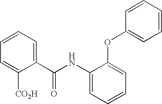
C1=CC=C(C(NC2=CC=CC=C2OC2=CC=CC=C2)=O)C([CO2H])=C1
